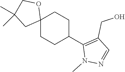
C12(CCC(C3=C(CO)C=NN3C)CC1)OCC(C)(C)C2
